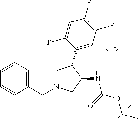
C1=CC(CN2CC(C3=CC(F)=C(F)C=C3F)C(NC(OC(C)(C)C)=O)C2)=CC=C1
